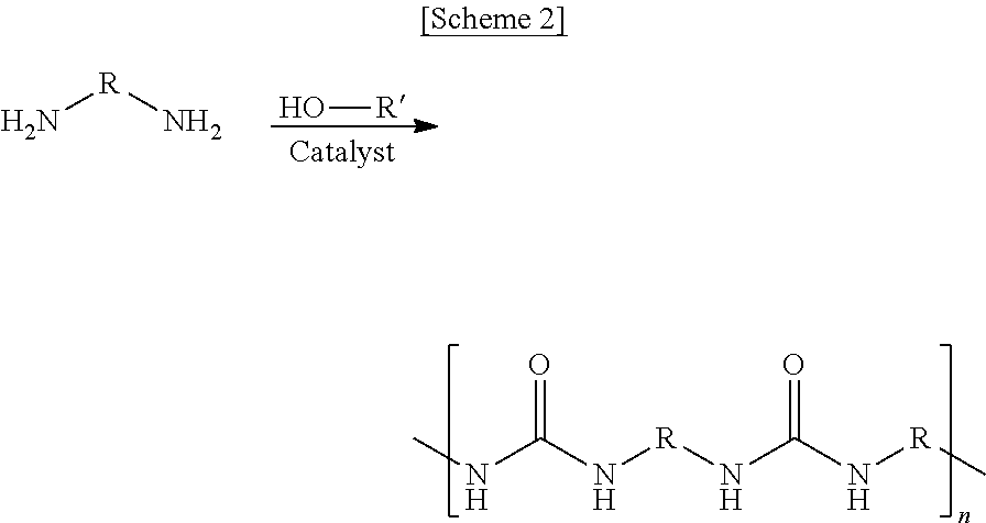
O[R].N[R]N.CNC(N[R]NC(N[R]C)=O)=O
